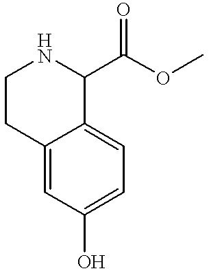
C12=CC(O)=CC=C1C(C(OC)=O)NCC2
